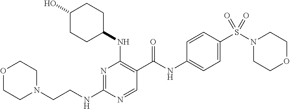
C(NC1=NC(NC2CCC(O)CC2)=C(C(NC2=CC=C(S(N3CCOCC3)(=O)=O)C=C2)=O)C=N1)CN1CCOCC1
